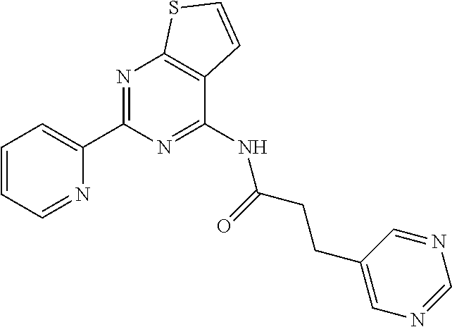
C1(C2=CC=CC=N2)=NC2=C(C(NC(=O)CCC3=CN=CN=C3)=N1)C=CS2
